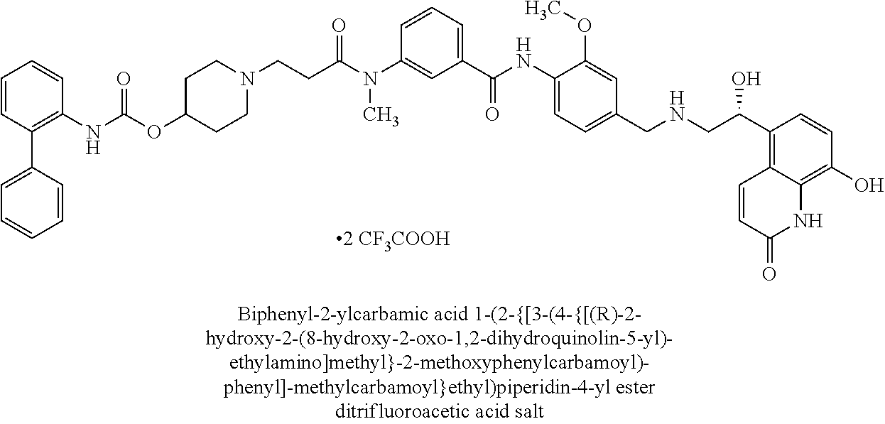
CN(C1=CC(C(=O)NC2=CC=C(CNCC(C3=C4C=CC(=O)NC4=C(O)C=C3)O)C=C2OC)=CC=C1)C(CCN1CCC(OC(NC2=C(C3=CC=CC=C3)C=CC=C2)=O)CC1)=O
